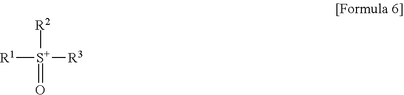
[R1][S+]([R2])([R3])=O
